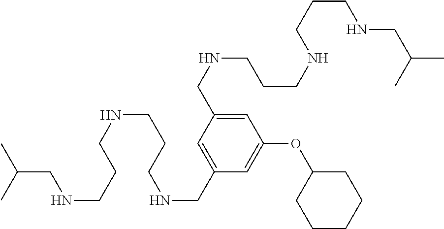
C1=C(CNCCCNCCCNCC(C)C)C=C(CNCCCNCCCNCC(C)C)C=C1OC1CCCCC1
